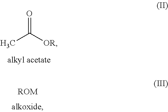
CC([OR])=O.[ROM]
